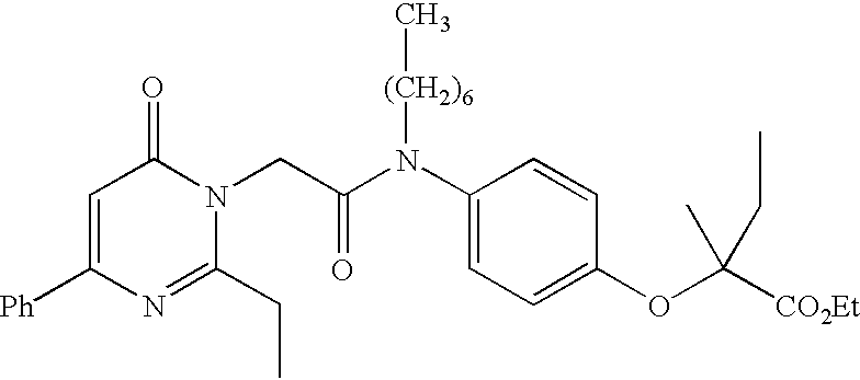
C1=C([Ph])N=C(CC)N(CC(N(C2=CC=C(OC([CO2Et])(C)CC)C=C2)[(CH2)6]C)=O)C1=O
